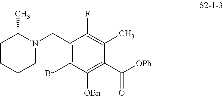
C1CCCN(CC2=C(Br)C([OBn])=C(C(=O)[OPh])C(C)=C2F)C1C
